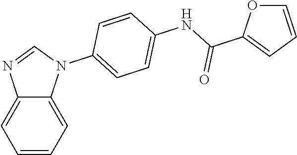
C1=CC=C2C(=C1)N=CN2C1=CC=C(NC(=O)C2=CC=CO2)C=C1
